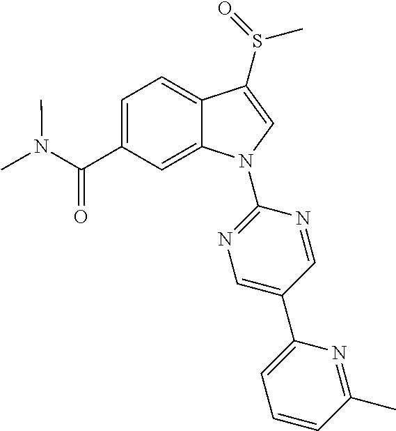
C(C1=CC=C2C(=C1)N(C1=NC=C(C3=CC=CC(C)=N3)C=N1)C=C2S(C)=O)(=O)N(C)C
